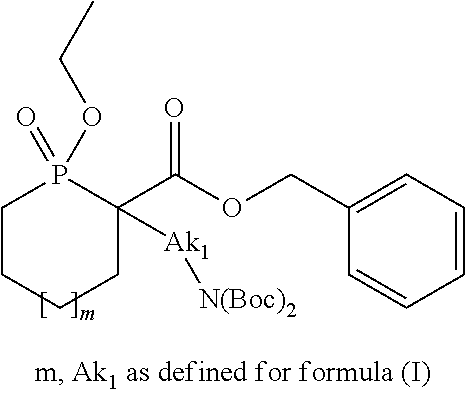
C1CCCC(C(=O)OCC2=CC=CC=C2)([Ak1][N(Boc)2])P1(=O)OCC
